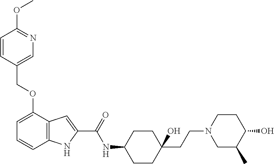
C(OC1=CC=CC2=C1C=C(C(=O)NC1CCC(CCN3CC(C)C(O)CC3)(O)CC1)N2)C1=CN=C(OC)C=C1
